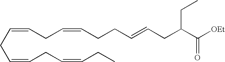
C(=CCC=CCCC=CCC(C([OEt])=O)CC)CC=CCC=CCC
